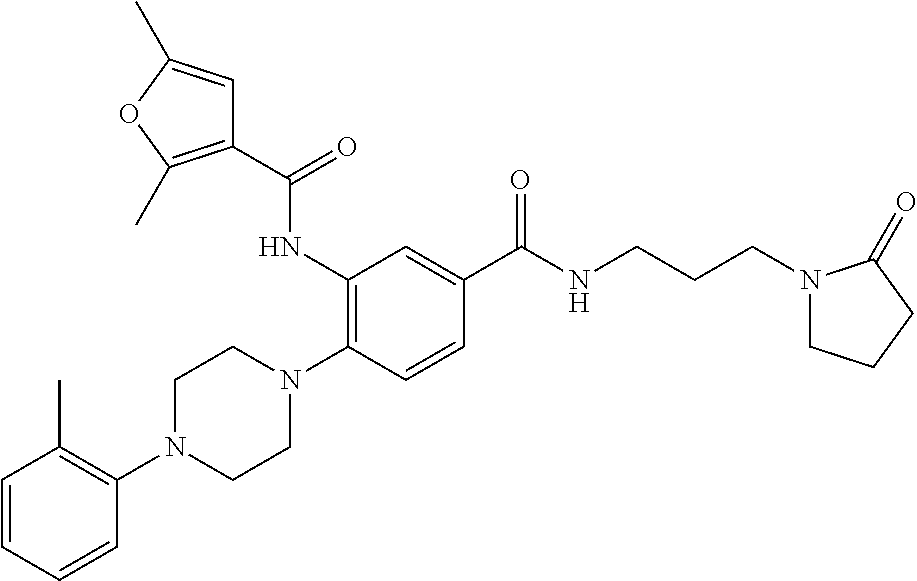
C1=CC=CC(N2CCN(C3=C(NC(C4=C(C)OC(C)=C4)=O)C=C(C(NCCCN4CCCC4=O)=O)C=C3)CC2)=C1C
